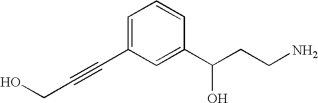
OCC#CC1=CC=CC(C(CCN)O)=C1
